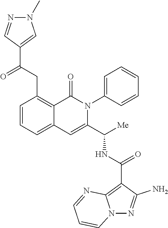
C1=CC=C2C(=C1CC(C1=CN(C)N=C1)=O)C(=O)N(C1=CC=CC=C1)C(C([Me])NC(C1=C3N(N=C1N)C=CC=N3)=O)=C2
